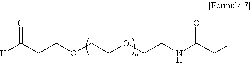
C(CCOCCOCCNC(CI)=O)([H])=O
